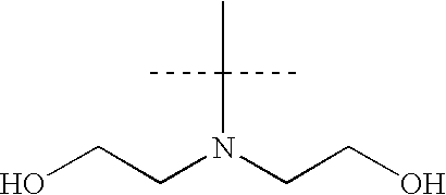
OCCN(CCO)C(C)(C)C
